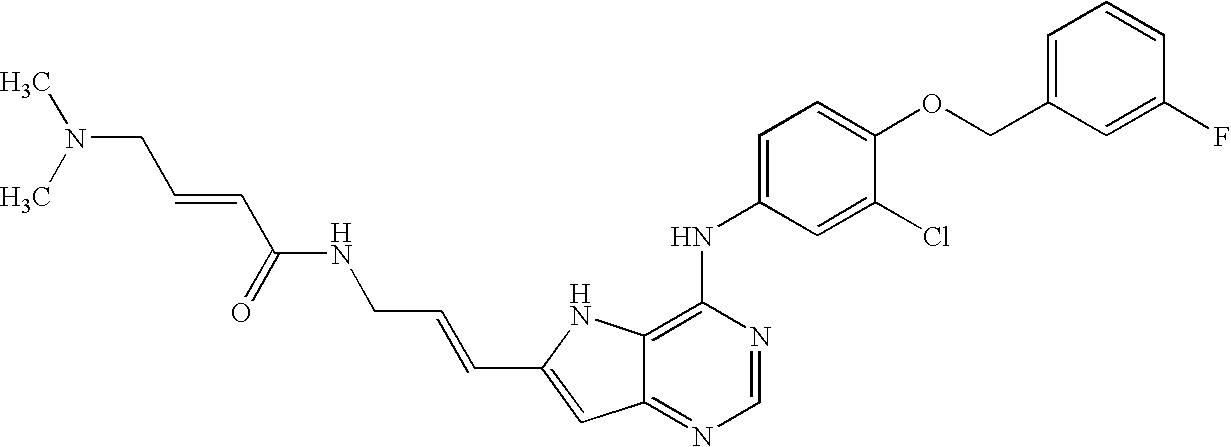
N(C(C=CCN(C)C)=O)CC=CC1=CC2=NC=NC(NC3=CC=C(OCC4=CC=CC(F)=C4)C(Cl)=C3)=C2N1
